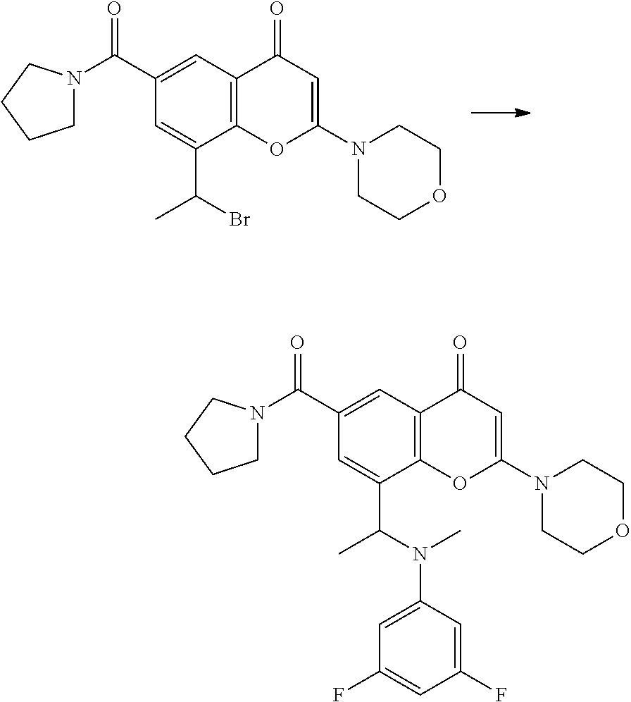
N1(C(C2=CC3=C(C(C(Br)C)=C2)OC(N2CCOCC2)=CC3=O)=O)CCCC1.N1(C(C2=CC3=C(C(C(N(C4=CC(F)=CC(F)=C4)C)C)=C2)OC(N2CCOCC2)=CC3=O)=O)CCCC1
